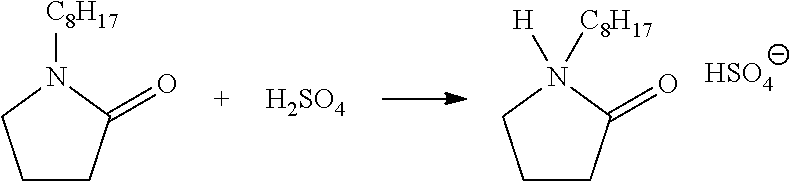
C1CC(=O)N([C8H17])([H])C1.[HSO4].C1CC(=O)N([C8H17])C1.[H2SO4]
